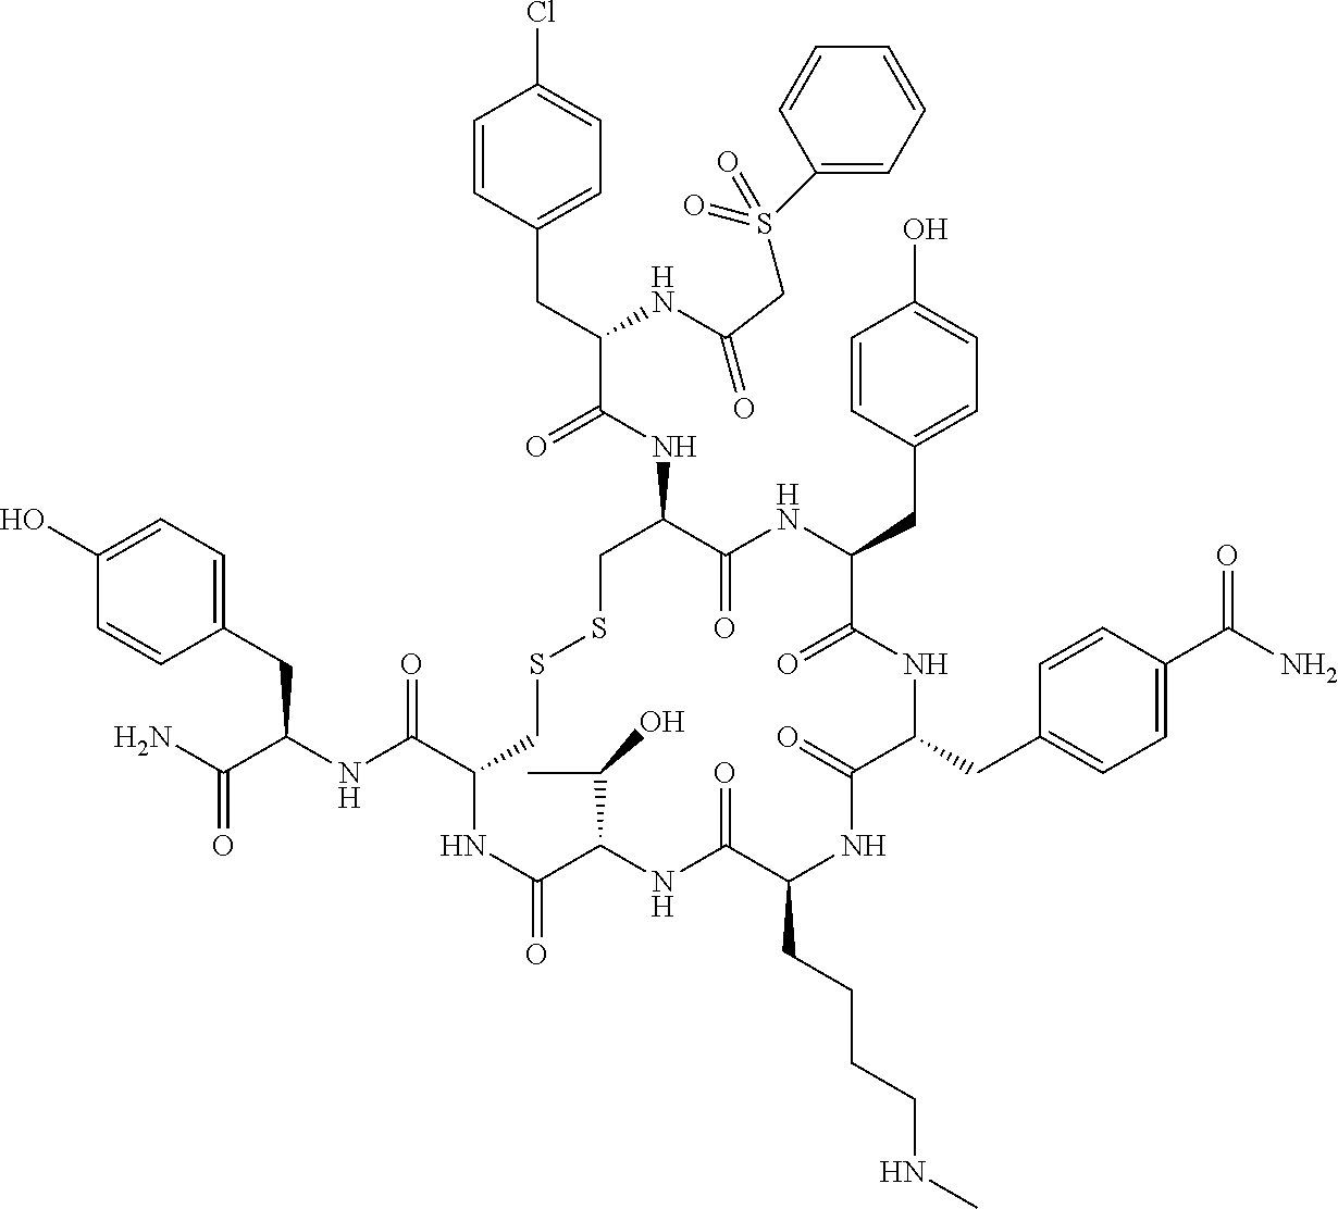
C1=C(O)C=CC(CC(NC(C2CSSCC(NC(C(CC3=CC=C(Cl)C=C3)NC(=O)CS(C3=CC=CC=C3)(=O)=O)=O)C(=O)NC(CC3=CC=C(O)C=C3)C(=O)NC(CC3=CC=C(C(N)=O)C=C3)C(=O)NC(CCCCNC)C(=O)NC(C(C)O)C(=O)N2)=O)C(N)=O)=C1
